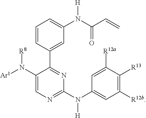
C1=CC(C2=NC(N(C3=CC([R12b])=C([R13])C([R12a])=C3)[H])=NC=C2N([Ar1])[R8])=CC(N(C(C=C)=O)[H])=C1
